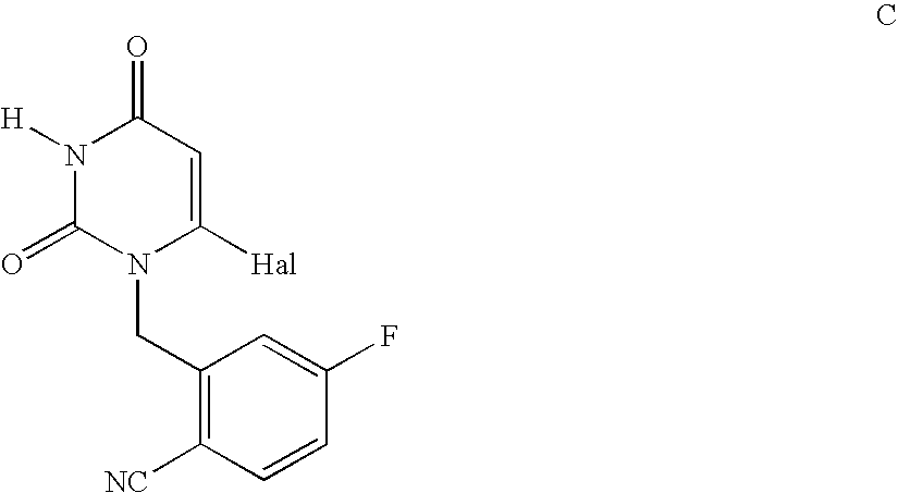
N1([H])C(=O)N(CC2=C([NC])C=CC(F)=C2)C([Hal])=CC1=O
